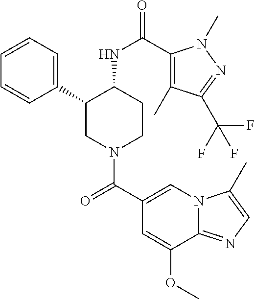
C1=CC=C(C2CN(C(C3=CN4C(=NC=C4C)C(OC)=C3)=O)CCC2NC(=O)C2=C(C)C(C(F)(F)F)=NN2C)C=C1
